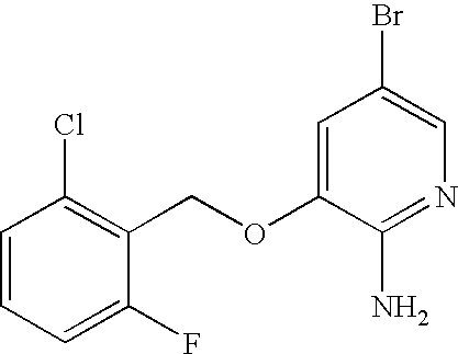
C1=CC=C(F)C(COC2=CC(Br)=CN=C2N)=C1Cl
